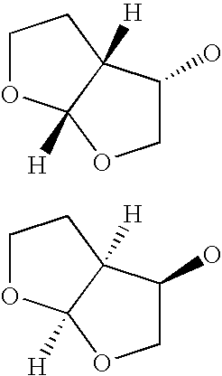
C1OC2([H])C([H])(C1)C(O)CO2.C1OC2([H])C([H])(C1)C(O)CO2
